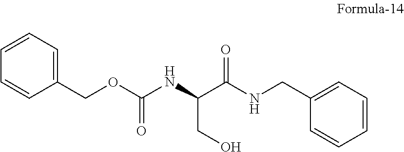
C1=CC=C(COC(NC(C(NCC2=CC=CC=C2)=O)CO)=O)C=C1
